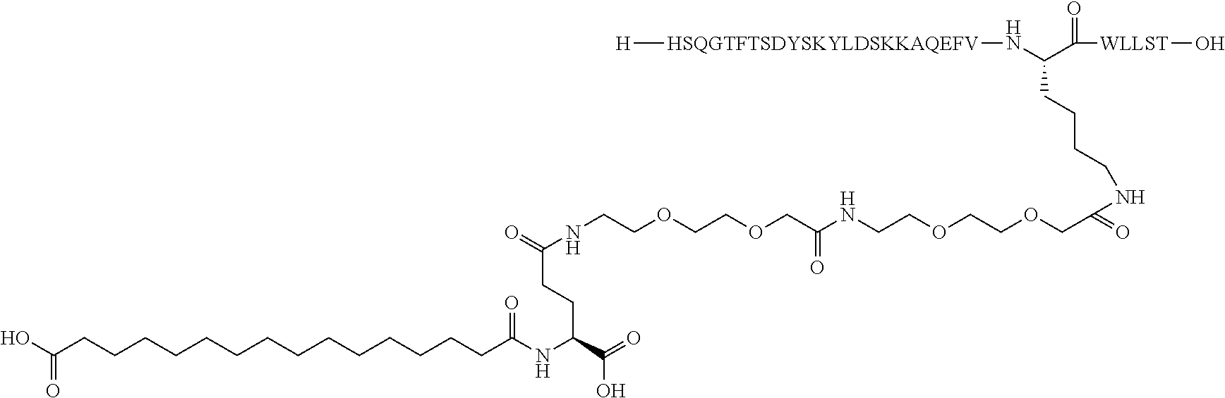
C(CCCCCCCCCCC(NC(C(=O)O)CCC(=O)NCCOCCOCC(NCCOCCOCC(NCCCCC(N[HSQGTFTSDYSKYLDSKKAQEFV][H])C([WLLST]O)=O)=O)=O)=O)CCCC(O)=O
